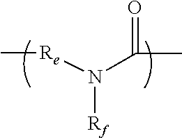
C[Re]N(C(=O)C)[Rf]
